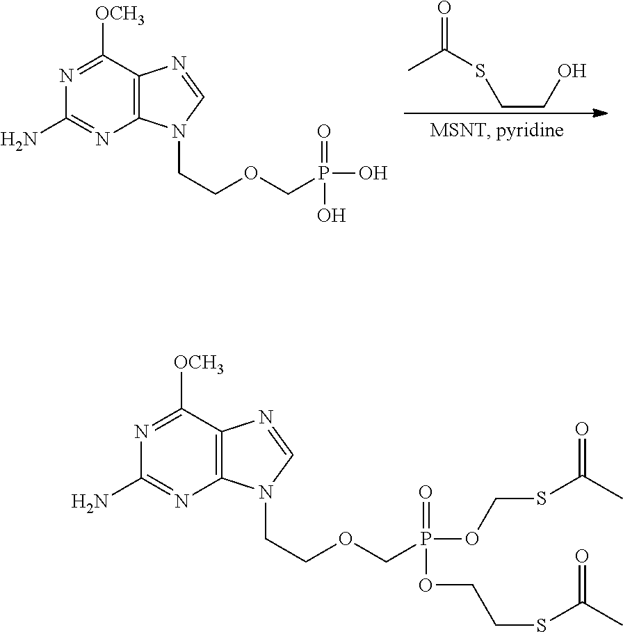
CC(SCCO)=O.C12=C(C([OCH3])=NC(N)=N1)N=CN2CCOCP(O)(=O)O.C12=C(C([OCH3])=NC(N)=N1)N=CN2CCOCP(OCSC(C)=O)(=O)OCCSC(C)=O
